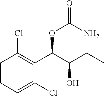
C1=CC=C(Cl)C(C(C(O)CC)OC(N)=O)=C1Cl
